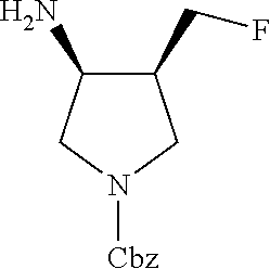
C1(CF)C(N)CN([Cbz])C1
